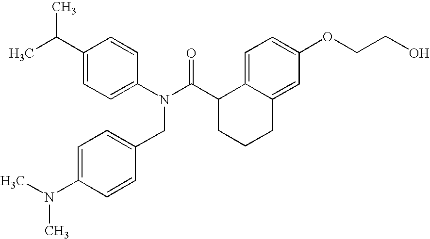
C1(C(C)C)=CC=C(N(C(C2CCCC3=CC(OCCO)=CC=C23)=O)CC2=CC=C(N(C)C)C=C2)C=C1
